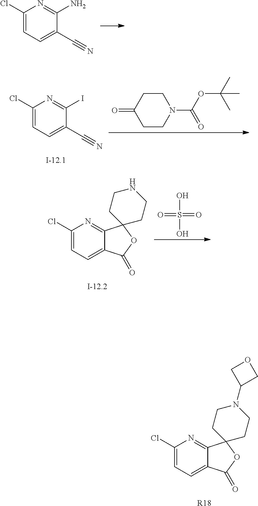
ClC1=CC=C(C#N)C(N)=N1.O=C1CCN(C(OC(C)(C)C)=O)CC1.ClC1=CC=C(C#N)C(I)=N1.O=S(=O)(O)O.ClC1=CC=C2C(=N1)C1(OC2=O)CCNCC1.ClC1=CC=C2C(=N1)C1(OC2=O)CCN(C2COC2)CC1.[R18]
